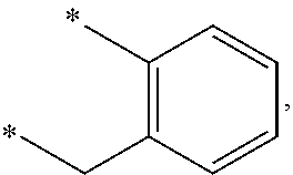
CCC1=C(C)C=CC=C1
